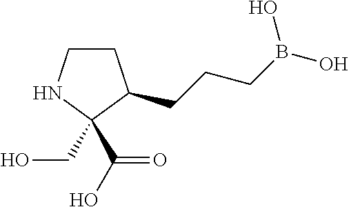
C1CNC(CO)(C(=O)O)C1CCCB(O)O
